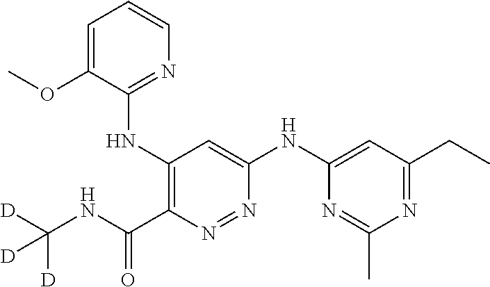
C1=C(OC)C(NC2=C(C(=O)NC([D])([D])[D])N=NC(NC3=CC(CC)=NC(C)=N3)=C2)=NC=C1
